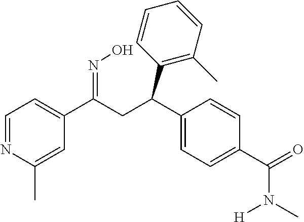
C1=NC(C)=CC(C(CC(C2=CC=C(C(=O)N([H])C)C=C2)C2=C(C)C=CC=C2)=NO)=C1
